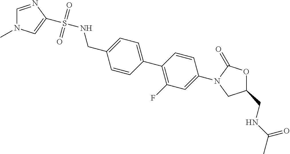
C1(CNC(C)=O)OC(=O)N(C2=CC(F)=C(C3=CC=C(CNS(=O)(=O)C4=CN(C)C=N4)C=C3)C=C2)C1
